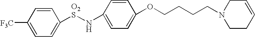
C1([O2S]NC2=CC=C(OCCCCN3CCC=CC3)C=C2)=CC=C([F3C])C=C1
